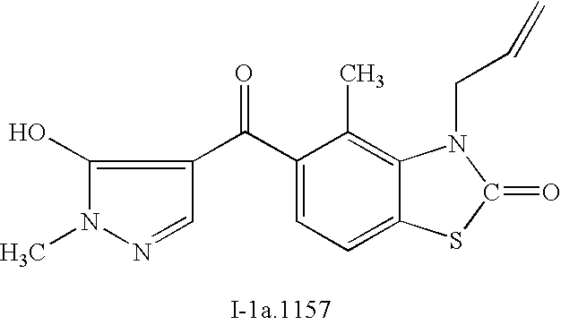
C1(O)=C(C(C2=CC=C3C(=C2C)N(CC=C)C(=O)S3)=O)C=NN1C
